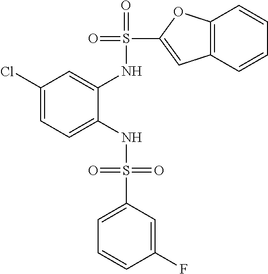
C1(Cl)=CC=C(NS(=O)(=O)C2=CC=CC(F)=C2)C(NS(=O)(C2=CC3=C(O2)C=CC=C3)=O)=C1
